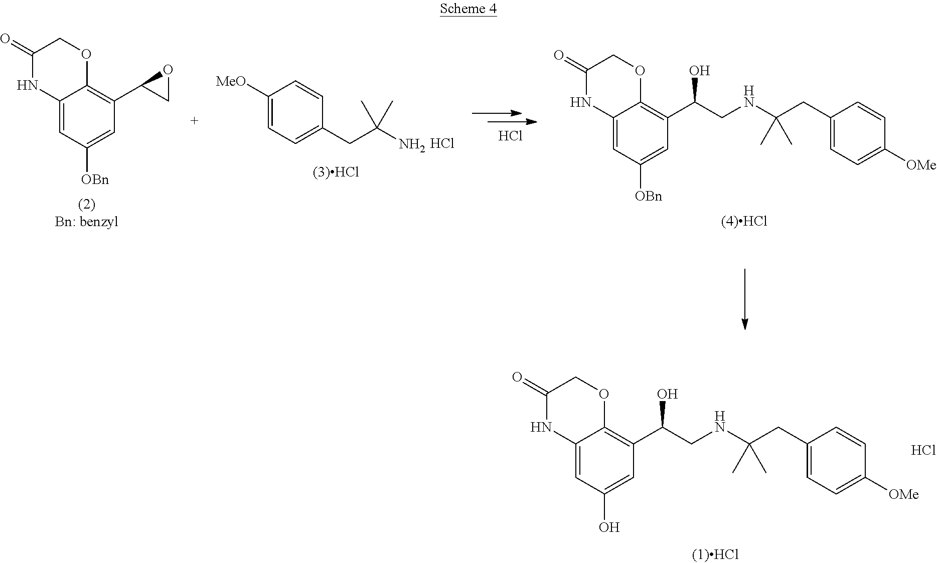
C12=CC(O)=CC(C(CNC(CC3=CC=C([OMe])C=C3)(C)C)O)=C1OCC(=O)N2.Cl.C12=CC([OBn])=CC(C3OC3)=C1OCC(=O)N2.C12=CC([OBn])=CC(C(CNC(CC3=CC=C([OMe])C=C3)(C)C)O)=C1OCC(=O)N2.Cl.C1([MeO])=CC=C(CC(N)(C)C)C=C1.Cl
